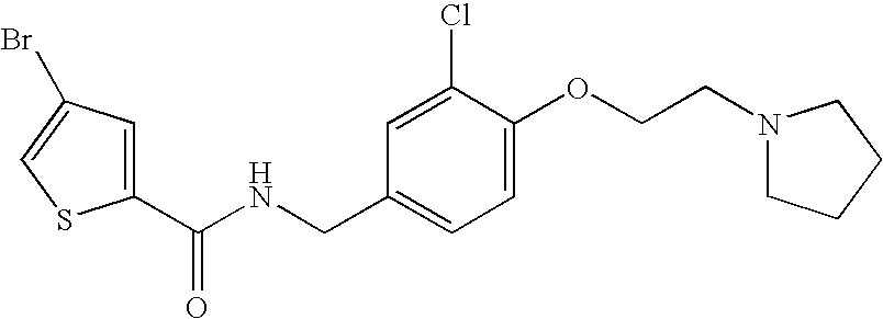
C1(C(NCC2=CC=C(OCCN3CCCC3)C(Cl)=C2)=O)=CC(Br)=CS1
